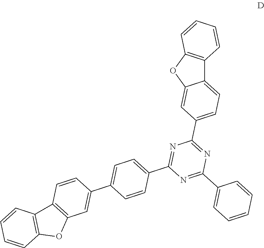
C12=CC=C(C3=NC(C4=CC=CC=C4)=NC(C4=CC=C(C5=CC6=C(C=C5)C5=C(O6)C=CC=C5)C=C4)=N3)C=C1OC1=C2C=CC=C1
